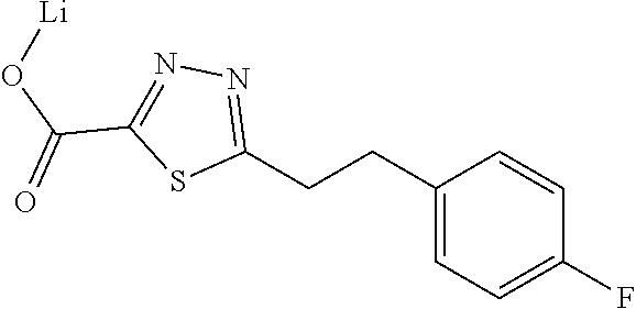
C1(CCC2=CC=C(F)C=C2)=NN=C(C(O[Li])=O)S1
